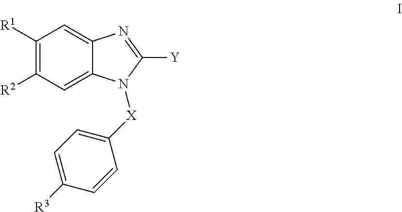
C12=CC([R2])=C([R1])C=C1N=C([Y])N2[X]C1=CC=C([R3])C=C1
